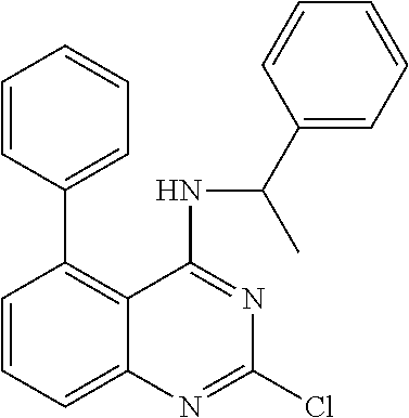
C1=CC=CC=C1C1=C2C(=CC=C1)N=C(Cl)N=C2NC(C1=CC=CC=C1)C
